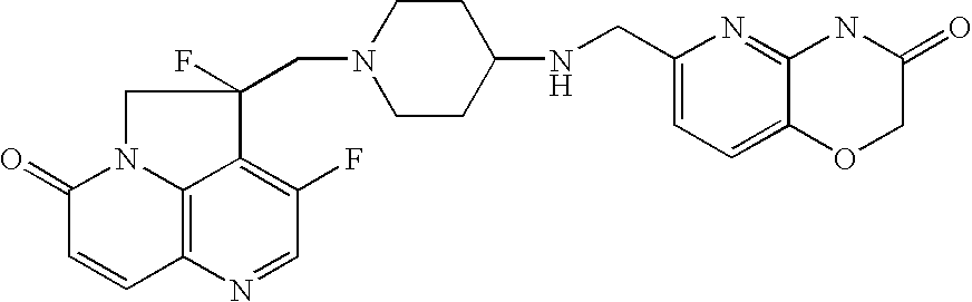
C12=C3N=CC(F)=C1C(F)(CN1CCC(NCC4=CC=C5C(=N4)NC(=O)CO5)CC1)CN2C(=O)C=C3
